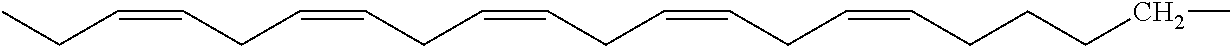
CCC=CCC=CCC=CCC=CCC=CCCCCC
